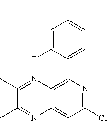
ClC1=NC(C2=CC=C(C)C=C2F)=C2C(=C1)N=C(C)C(C)=N2
